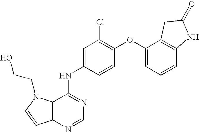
C12=C(N=CN=C1NC1=CC(Cl)=C(OC3=CC=CC4=C3CC(=O)N4)C=C1)C=CN2CCO
